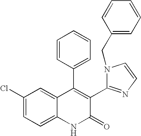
C1(Cl)=CC=C2C(=C1)C(C1=CC=CC=C1)=C(C1=NC=CN1CC1=CC=CC=C1)C(=O)N2
